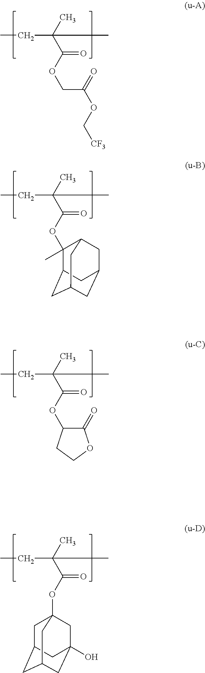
C1C2CC3CC(O)(CC1(OC(C(C)(CC)C)=O)C3)C2.C(C(C)(CC)C)(=O)OCC(=O)OC[CF3].C1(C)(OC(C(C)(CC)C)=O)C2CC3CC(CC1C3)C2.C1(=O)C(OC(C(C)(CC)C)=O)CCO1
